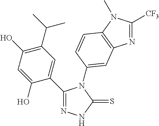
N1=C(C2=CC(C(C)C)=C(O)C=C2O)N(C2=CC3=C(N(C)C([CF3])=N3)C=C2)C(=S)N1
